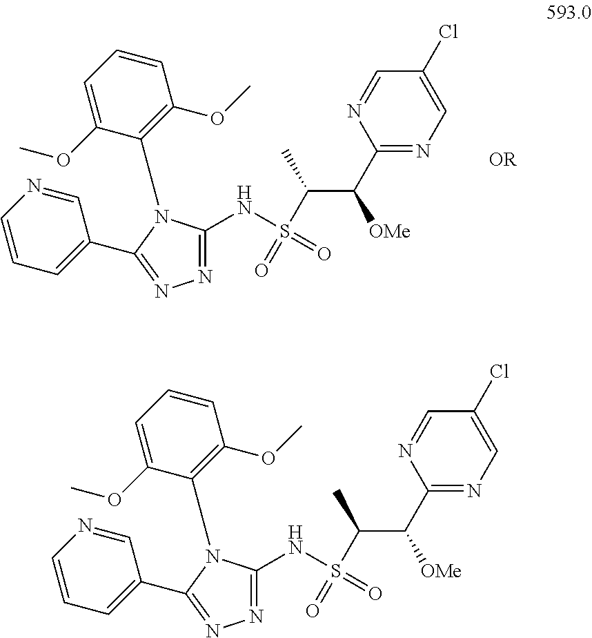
N1=C(NS(C(C(C2=NC=C(Cl)C=N2)[OMe])C)(=O)=O)N(C2=C(OC)C=CC=C2OC)C(C2=CC=CN=C2)=N1.N1=C(NS(C(C(C2=NC=C(Cl)C=N2)[OMe])C)(=O)=O)N(C2=C(OC)C=CC=C2OC)C(C2=CC=CN=C2)=N1
